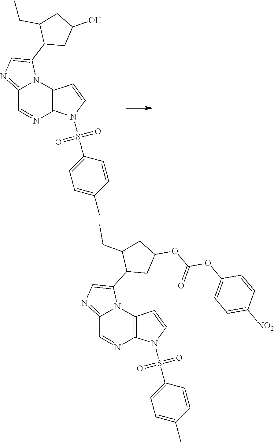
C12=NC=C(C3CC(O)CC3CC)N1C1=C(N=C2)N(S(C2=CC=C(C)C=C2)(=O)=O)C=C1.C12=NC=C(C3CC(OC(OC4=CC=C([NO2])C=C4)=O)CC3CC)N1C1=C(N=C2)N(S(C2=CC=C(C)C=C2)(=O)=O)C=C1
